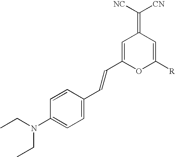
C1=C(C=CC2=CC=C(N(CC)CC)C=C2)OC([R])=CC1=C([NC])[CN]
